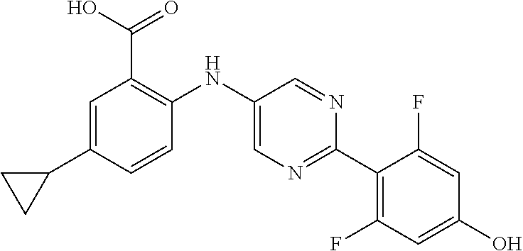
C1=C(C2CC2)C=CC(NC2=CN=C(C3=C(F)C=C(O)C=C3F)N=C2)=C1C(O)=O
